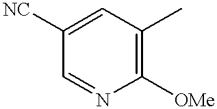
C1([NC])=CC(C)=C([OMe])N=C1
